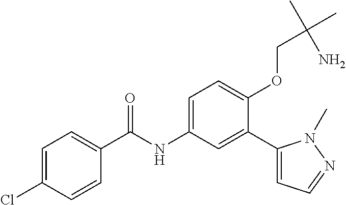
C1=C(Cl)C=CC(C(=O)NC2=CC=C(OCC(C)(C)N)C(C3=CC=NN3C)=C2)=C1
